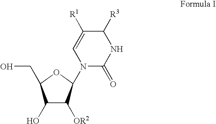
C1(O)C([OR2])C(N2C(=O)NC([R3])C([R1])=C2)OC1CO
